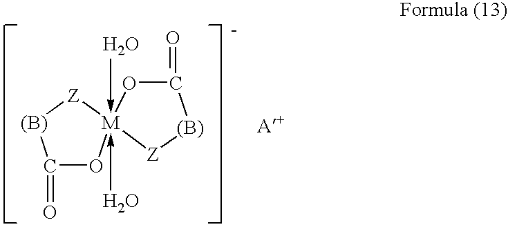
C1(=O)O[M]2(-O)(-O)([Z][(B)]1)OC(=O)[(B)][Z]2
